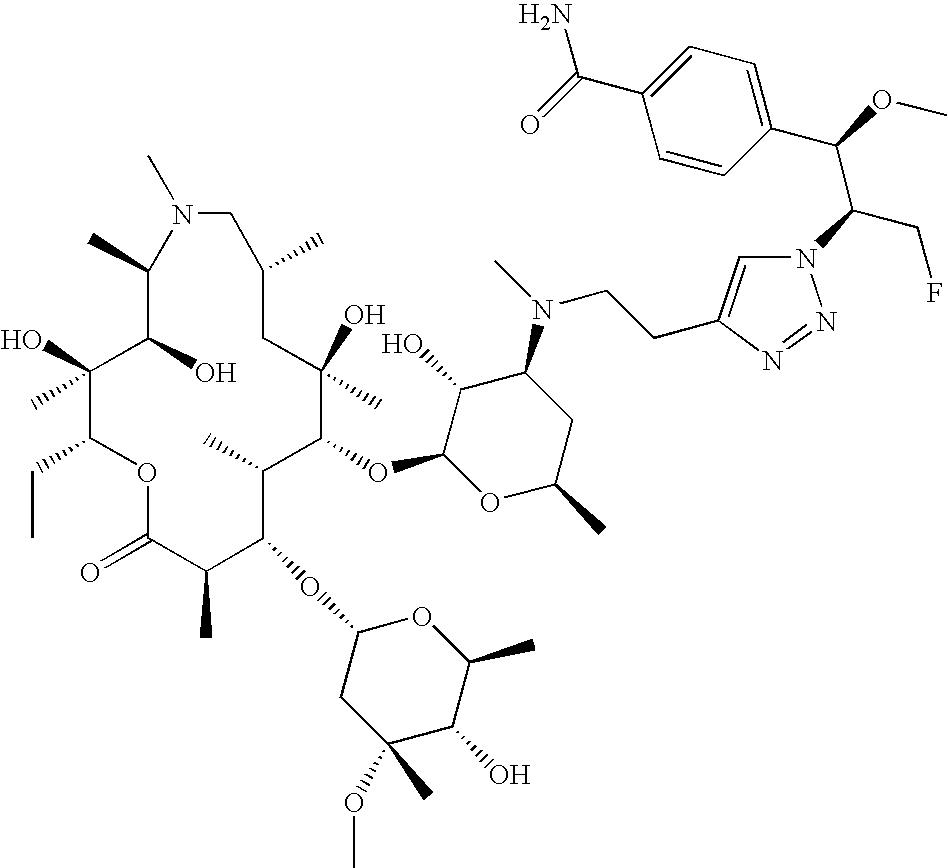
C1(O)(C)C(CC)OC(=O)C(C)C(OC2CC(OC)(C)C(O)C(C)O2)C(C)C(OC2OC(C)CC(N(C)CCC3=CN(C(CF)C(C4=CC=C(C(N)=O)C=C4)OC)N=N3)C2O)C(O)(C)CC(C)CN(C)C(C)C1O
